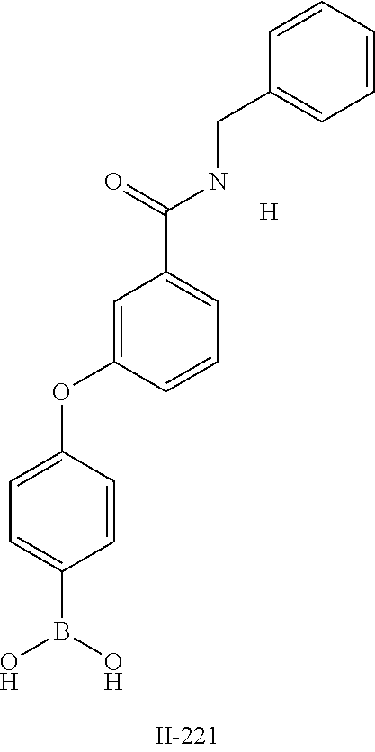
C1=C(OC2=CC(C(NCC3=CC=CC=C3)=O)=CC=C2)C=CC(B(O)O)=C1.[H]
